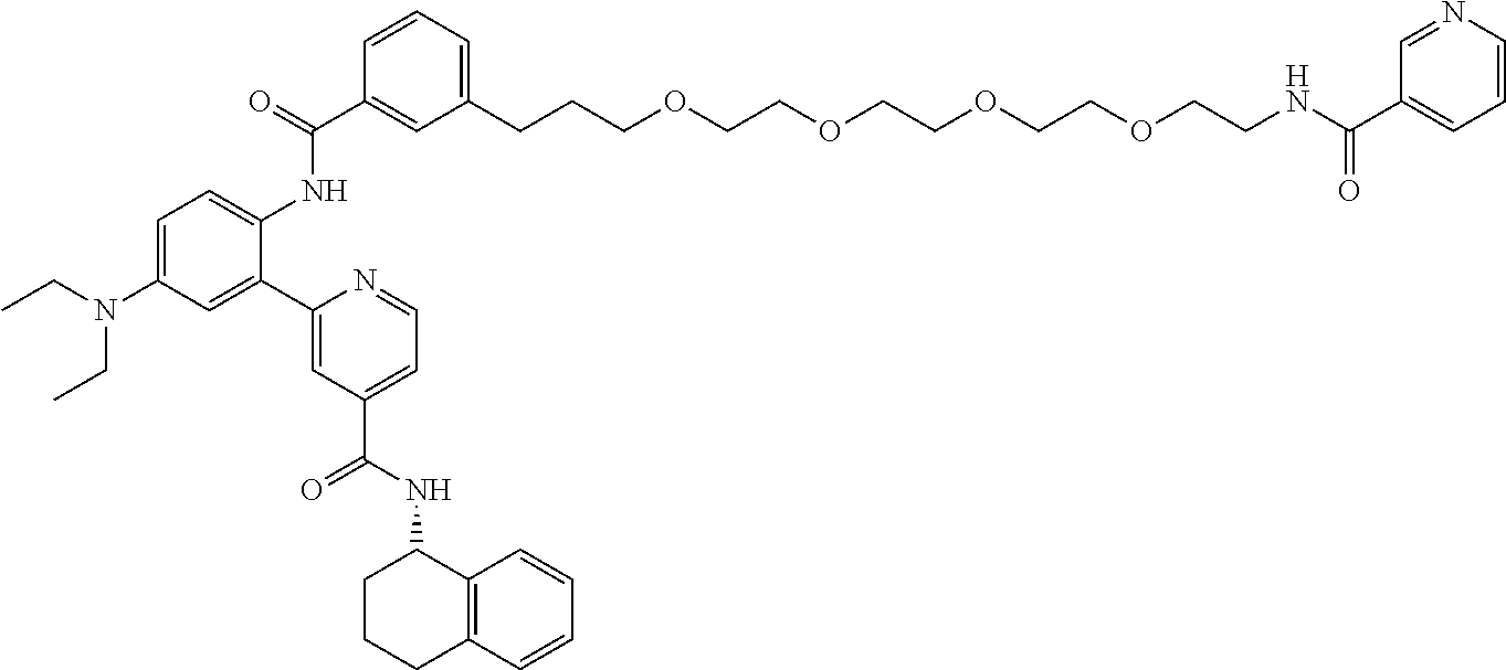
C1(CCCOCCOCCOCCOCCNC(C2=CC=CN=C2)=O)=CC=CC(C(=O)NC2=CC=C(N(CC)CC)C=C2C2=CC(C(=O)NC3CCCC4=C3C=CC=C4)=CC=N2)=C1
